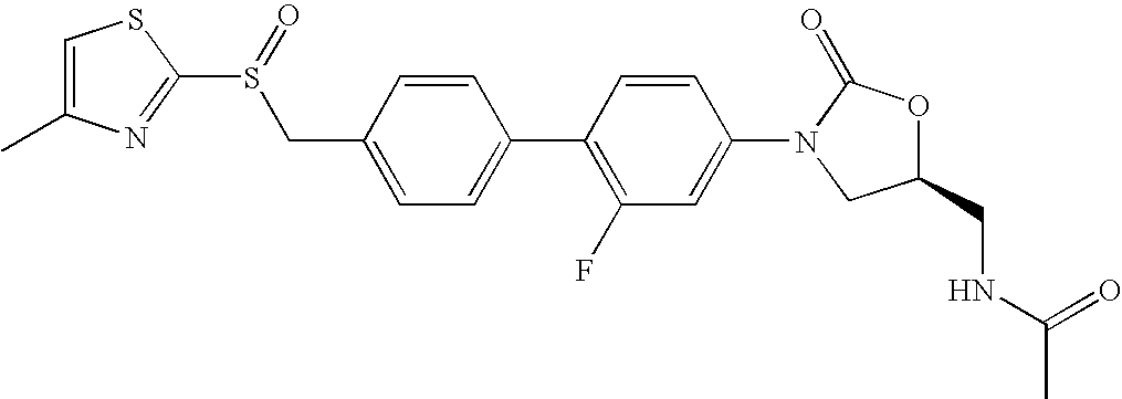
C1(CS(C2=NC(C)=CS2)=O)=CC=C(C2=C(F)C=C(N3CC(CNC(C)=O)OC3=O)C=C2)C=C1
